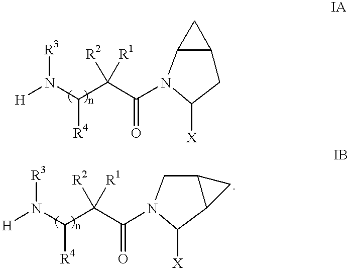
[H]N(C(C(C(N1C2C(CC1[X])C2)=O)([R2])[R1])[R4])[R3].[H]N(C(C(C(N1CC2C(C1[X])C2)=O)([R2])[R1])[R4])[R3]
